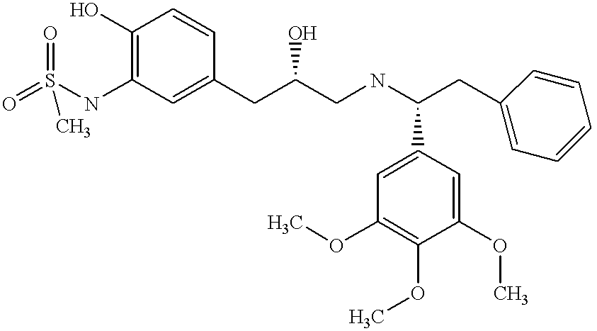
O=S(NC1=C(O)C=CC(CC(CNC(CC2=CC=CC=C2)C2=CC(OC)=C(OC)C(OC)=C2)O)=C1)(=O)C
